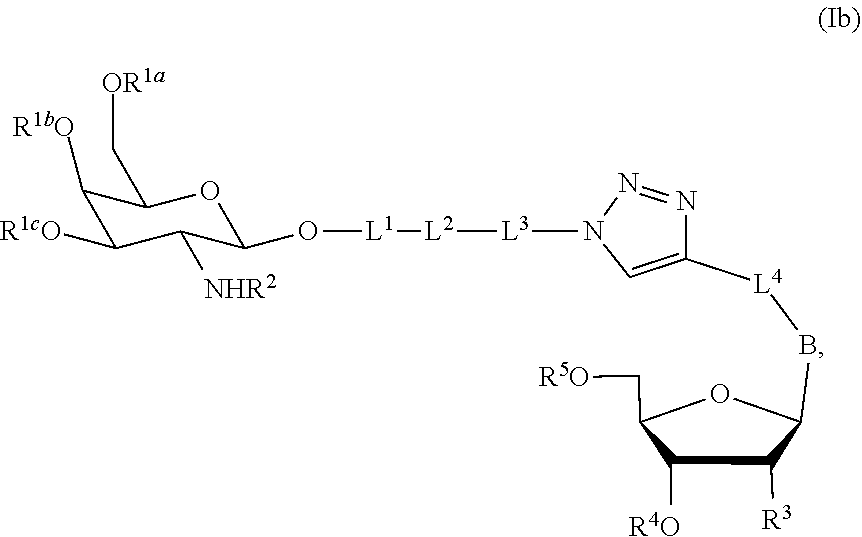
C(C1C([R4O])C([R3])C(B[L4]C2=CN([L3][L2][L1]OC3OC(C[OR1a])C([R1bO])C([R1cO])C3[NHR2])N=N2)O1)[R5O]
